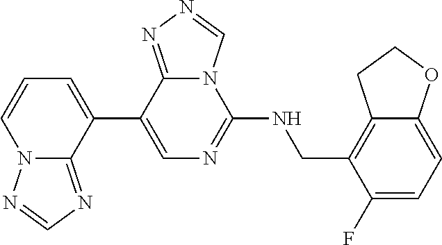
C1(C2=CC=CN3C2=NC=N3)=CN=C(NCC2=C3C(=CC=C2F)OCC3)N2C1=NN=C2
